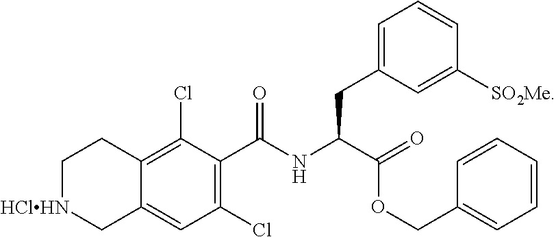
C1(Cl)=C(C(NC(C(=O)OCC2=CC=CC=C2)CC2=CC=CC([SO2Me])=C2)=O)C(Cl)=C2C(=C1)C[HClHN]CC2
